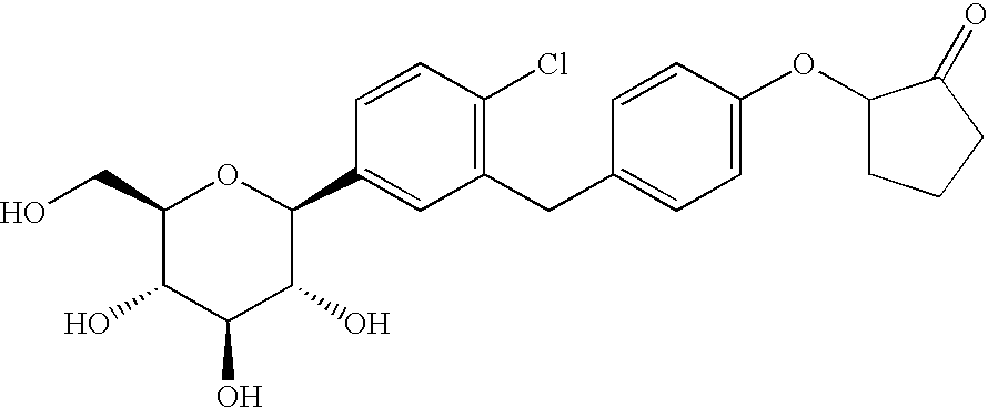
OCC1C(O)C(O)C(O)C(C2=CC(CC3=CC=C(OC4CCCC4=O)C=C3)=C(Cl)C=C2)O1
